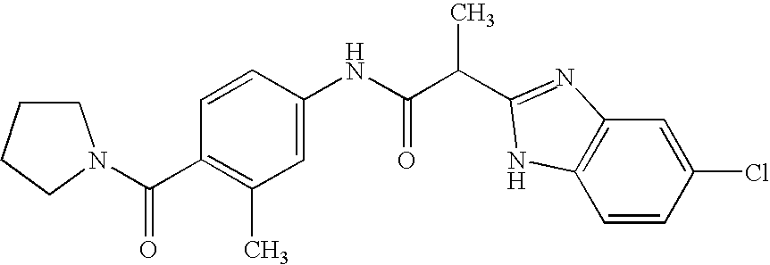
C1CCCN1C(C1=C(C)C=C(NC(C(C)C2=NC3=C(C=CC(Cl)=C3)N2)=O)C=C1)=O
